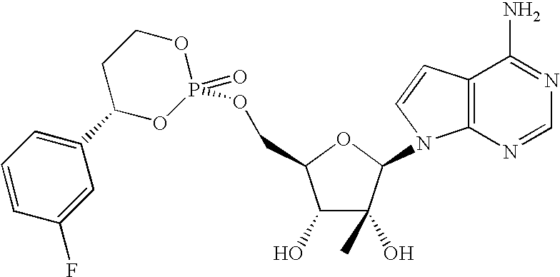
O1P(=O)(OCC2C(O)C(C)(O)C(N3C4=C(C(N)=NC=N4)C=C3)O2)OC(C2=CC=CC(F)=C2)CC1
